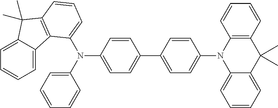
N(C1=CC=CC=C1)(C1=CC=C(C2=CC=C(N3C4=CC=CC=C4C(C)(C)C4=C3C=CC=C4)C=C2)C=C1)C1=CC=CC2=C1C1=CC=CC=C1C2(C)C
